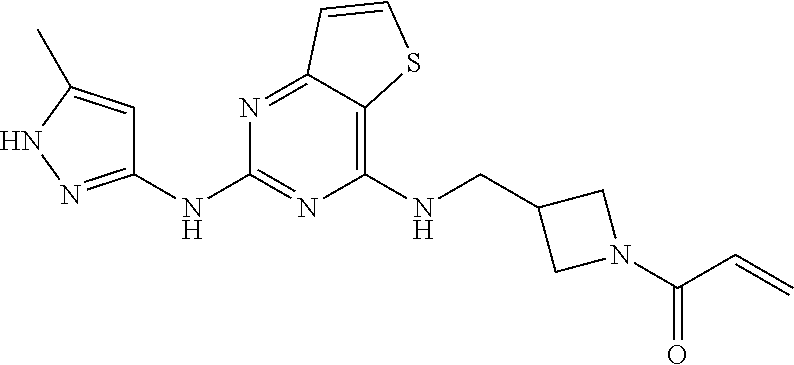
C1(NCC2CN(C(C=C)=O)C2)=C2C(=NC(NC3=NNC(C)=C3)=N1)C=CS2
